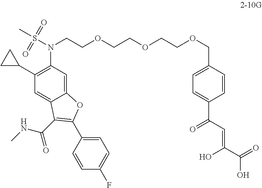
C12=CC(N(S(C)(=O)=O)CCOCCOCCOCC3=CC=C(C(C=C(O)C(=O)O)=O)C=C3)=C(C3CC3)C=C1C(C(NC)=O)=C(C1=CC=C(F)C=C1)O2
